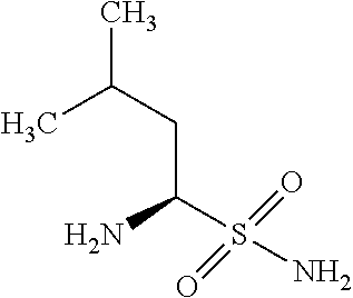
CC(CC(S(=O)(=O)N)N)C
